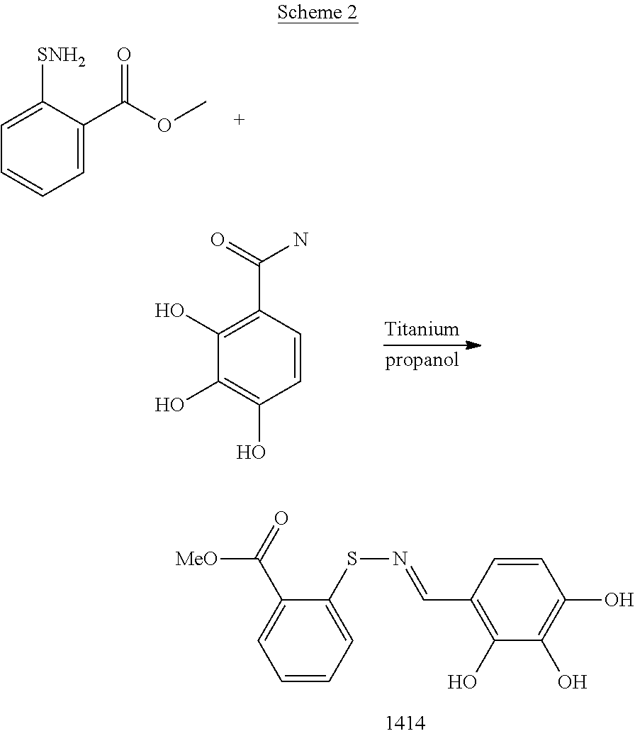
C1=CC=C(SN=CC2=C(O)C(O)=C(O)C=C2)C(C([MeO])=O)=C1.C1=C([SNH2])C(C(=O)OC)=CC=C1.C1(O)=C(C(=O)N)C=CC(O)=C1O
